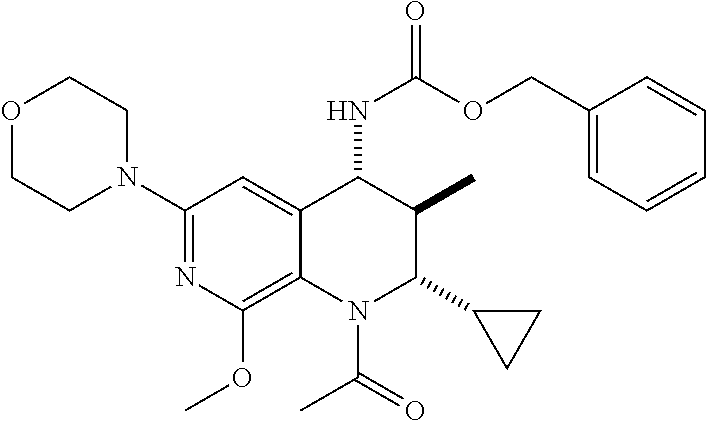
C1(N2CCOCC2)=NC(OC)=C2C(=C1)C(NC(OCC1=CC=CC=C1)=O)C(C)C(C1CC1)N2C(=O)C
